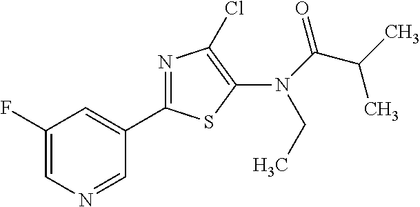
C1(F)=CN=CC(C2=NC(Cl)=C(N(C(=O)C(C)C)CC)S2)=C1
